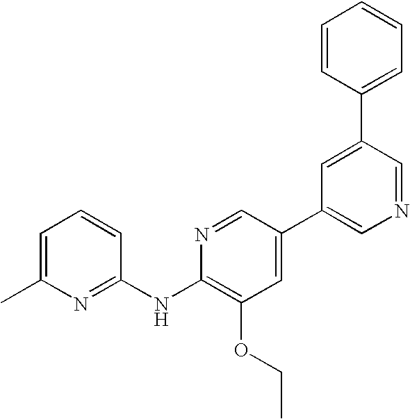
C1(C)=CC=CC(NC2=C(OCC)C=C(C3=CN=CC(C4=CC=CC=C4)=C3)C=N2)=N1
